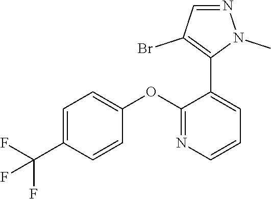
C1=C(C(F)(F)F)C=CC(OC2=NC=CC=C2C2=C(Br)C=NN2C)=C1
